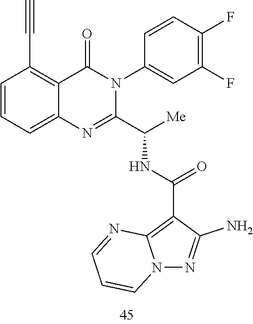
C1=CC=C2C(=C1C#C)C(=O)N(C1=CC(F)=C(F)C=C1)C(C([Me])NC(C1=C3N(N=C1N)C=CC=N3)=O)=N2
